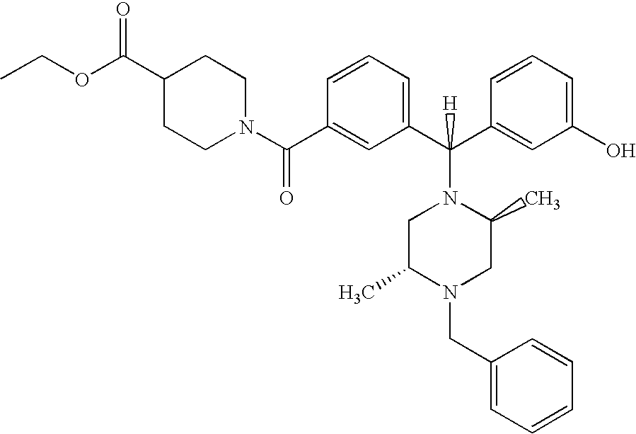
C1(C(N2CCC(C(OCC)=O)CC2)=O)=CC(C(C2=CC(O)=CC=C2)(N2CC(C)N(CC3=CC=CC=C3)CC2C)[H])=CC=C1
